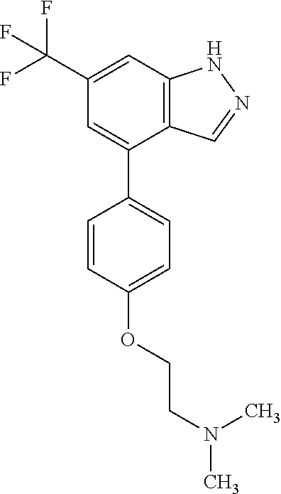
C12=C(C=C(C(F)(F)F)C=C1C1=CC=C(OCCN(C)C)C=C1)NN=C2
